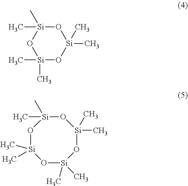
O1[Si](C)(C)O[Si](C)(C)O[Si]1(C)C.O1[Si](C)(C)O[Si](C)(C)O[Si](C)(C)O[Si]1(C)C
